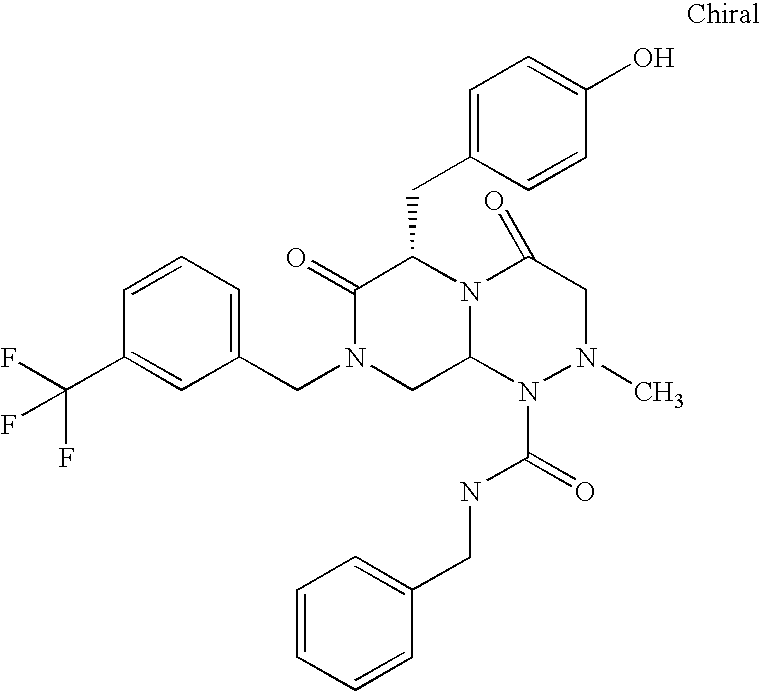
C1=CC=C(CN2CC3N(C(CC4=CC=C(O)C=C4)C2=O)C(=O)CN(C)N3C(=O)NCC2=CC=CC=C2)C=C1C(F)(F)F
